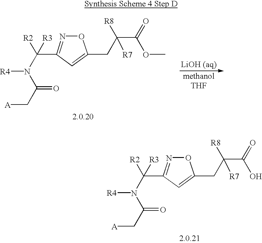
N(C([R3])([R2])C1=NOC(CC(C(O)=O)([R8])[R7])=C1)([R4])C(C[A])=O.N(C([R3])([R2])C1=NOC(CC(C(OC)=O)([R8])[R7])=C1)([R4])C(C[A])=O
